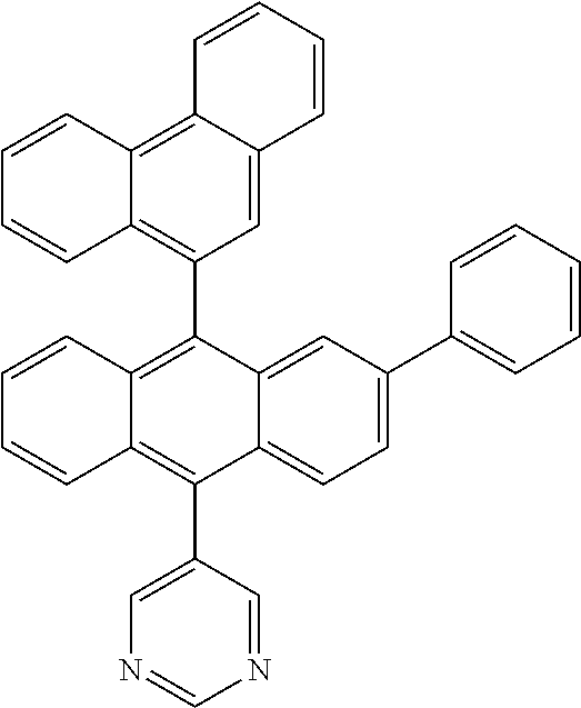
C1(C2=C3C(=C(C4=CN=CN=C4)C4=CC=C(C5=CC=CC=C5)C=C24)C=CC=C3)=C2C(=C3C(=C1)C=CC=C3)C=CC=C2
